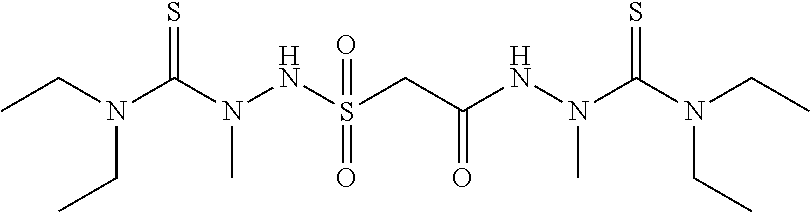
CCN(CC)C(N(NS(CC(NN(C)C(N(CC)CC)=S)=O)(=O)=O)C)=S
